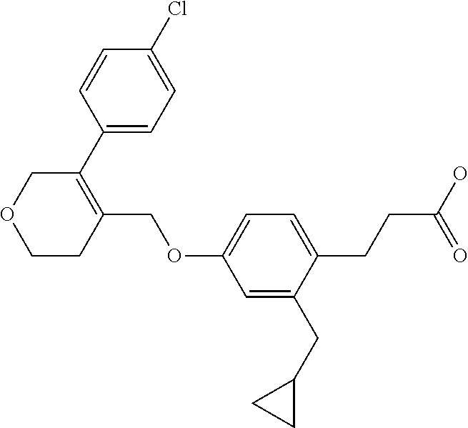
C1C(C2=CC=C(Cl)C=C2)=C(COC2=CC=C(CCC(O)=O)C(CC3CC3)=C2)CCO1
